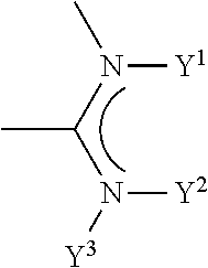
[Y1]N(C(N([Y2])[Y3])C)C
